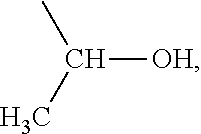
C(C)(C)[OH]
